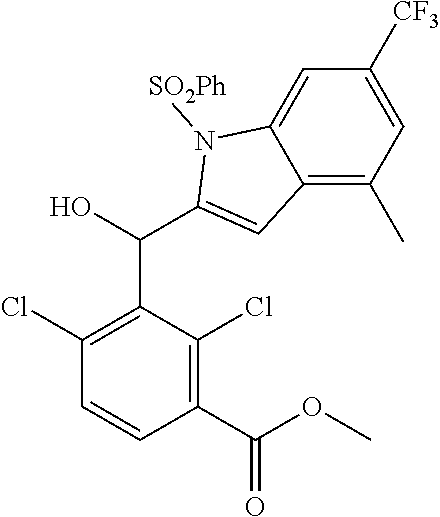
C1(C(OC)=O)=C(Cl)C(C(C2=CC3=C(C)C=C([CF3])C=C3N2[SO2Ph])O)=C(Cl)C=C1
